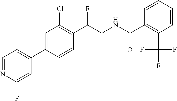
C(C1=C(Cl)C=C(C2=CC=NC(F)=C2)C=C1)(F)CNC(C1=C(C(F)(F)F)C=CC=C1)=O
